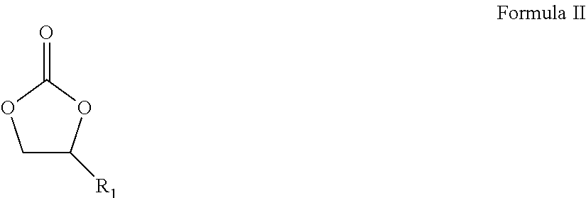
O=C1OCC([R1])O1
